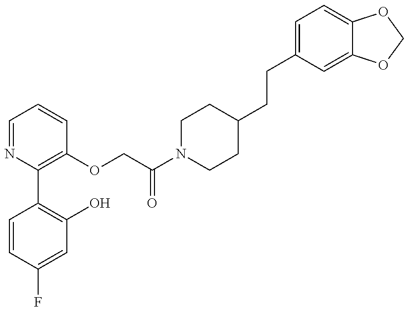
C1=CC(F)=CC(O)=C1C1=C(OCC(N2CCC(CCC3=CC=C4C(=C3)OCO4)CC2)=O)C=CC=N1
